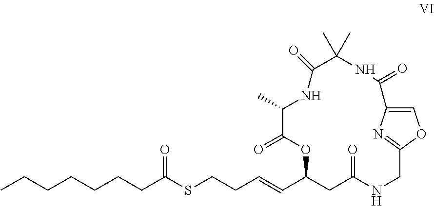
S(CCC=CC1CC(=O)NCC2=NC(=CO2)C(=O)NC(C)(C)C(=O)NC(C)C(=O)O1)C(CCCCCCC)=O
